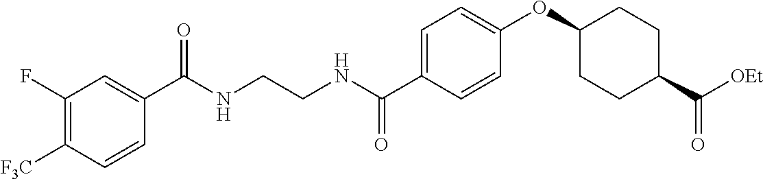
C1=C(C(NCCNC(C2=CC(F)=C([F3C])C=C2)=O)=O)C=CC(OC2CCC(C(=O)[OEt])CC2)=C1
